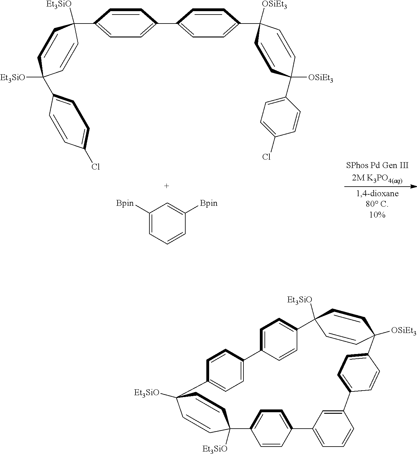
C1=C(C2([Et3SiO])C=CC([Et3SiO])(C3=CC=C(Cl)C=C3)C=C2)C=CC(C2=CC=C(C3([OSiEt3])C=CC([OSiEt3])(C4=CC=C(Cl)C=C4)C=C3)C=C2)=C1.C1([Bpin])=CC=CC([Bpin])=C1.C1=CC2=CC(=C1)C1=CC=C(C=C1)C1([Et3SiO])C=CC([Et3SiO])(C3=CC=C(C=C3)C3=CC=C(C=C3)C3([Et3SiO])C=CC([OSiEt3])(C=C3)C3=CC=C2C=C3)C=C1
